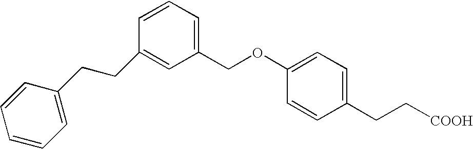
C(C1=CC(COC2=CC=C(CC[COOH])C=C2)=CC=C1)CC1=CC=CC=C1
